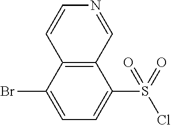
C12=C(C(Br)=CC=C1S(=O)(Cl)=O)C=CN=C2
